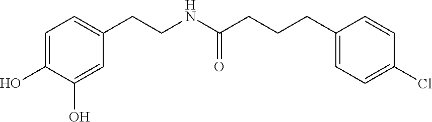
C1=C(O)C(O)=CC(CCNC(CCCC2=CC=C(Cl)C=C2)=O)=C1
